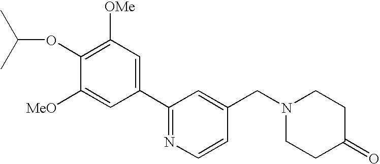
C1(OC(C)C)=C([OMe])C=C(C2=NC=CC(CN3CCC(=O)CC3)=C2)C=C1[MeO]
